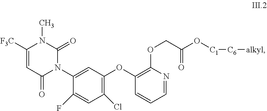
C1([F3C])=CC(=O)N(C2=CC(OC3=C(OCC(O[C1][C6][alkyl])=O)N=CC=C3)=C(Cl)C=C2F)C(=O)N1C
